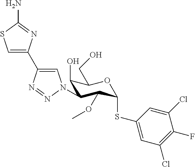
C1=C(C2=CN(C3C(O)C(CO)OC(SC4=CC(Cl)=C(F)C(Cl)=C4)C3OC)N=N2)N=C(N)S1
